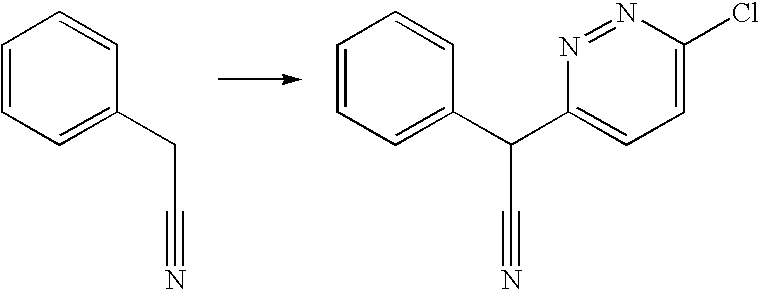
C1=CC=C(CC#N)C=C1.C1=CC=C(C(C#N)C2=CC=C(Cl)N=N2)C=C1
